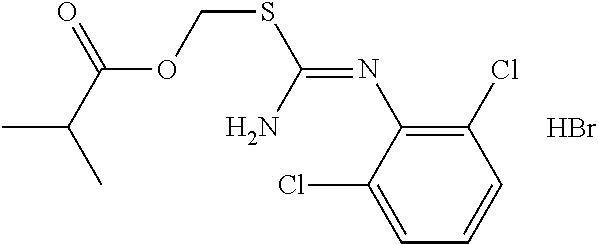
C1(Cl)=CC=CC(Cl)=C1N=C(SCOC(C(C)C)=O)N.Br
